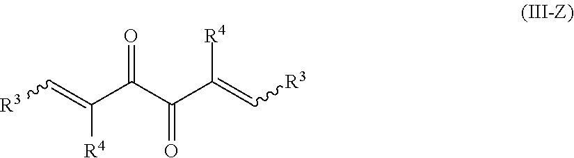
O=C(C(C(=C[R3])[R4])=O)C(=C[R3])[R4]
